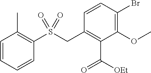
C1=CC=CC(S(CC2=C(C([OEt])=O)C(OC)=C(Br)C=C2)(=O)=O)=C1C
